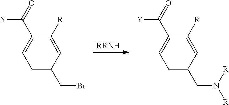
C1=C(CBr)C=C([R])C(C(=O)[Y])=C1.C1=C(CN([R])[R])C=C([R])C(C(=O)[Y])=C1
